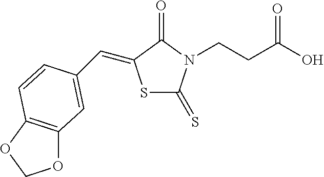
S1C(=S)N(CCC(O)=O)C(=O)C1=CC1=CC2=C(OCO2)C=C1
